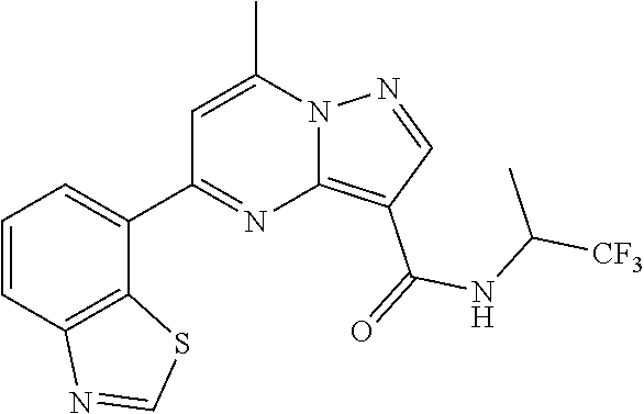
C12=C(C(=O)NC([CF3])C)C=NN1C(C)=CC(C1=CC=CC3=C1SC=N3)=N2
